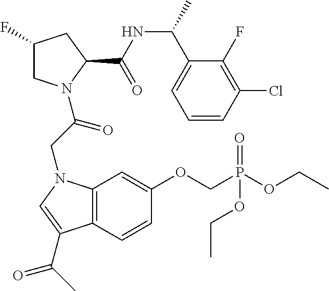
C1(C(NC(=O)C2N(C(CN3C4=C(C=CC(OCP(OCC)(=O)OCC)=C4)C(C(C)=O)=C3)=O)CC(F)C2)C)=CC=CC(Cl)=C1F
